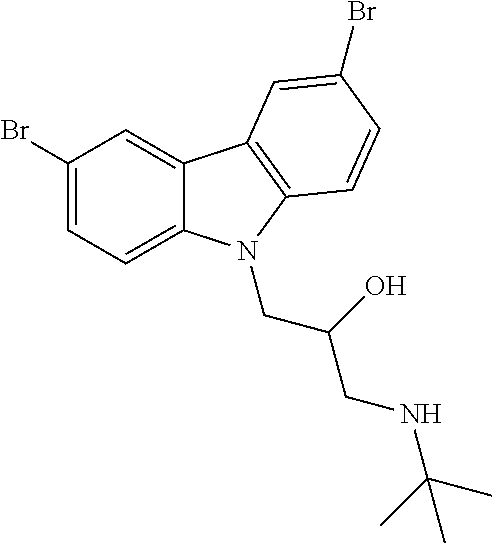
C1(Br)=CC=C2C(=C1)C1=C(N2CC(O)CNC(C)(C)C)C=CC(Br)=C1
